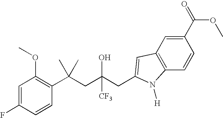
C1=CC(C(CC(CC2=CC3=C(C=CC(C(OC)=O)=C3)N2[H])(O)[CF3])(C)C)=C(OC)C=C1F
